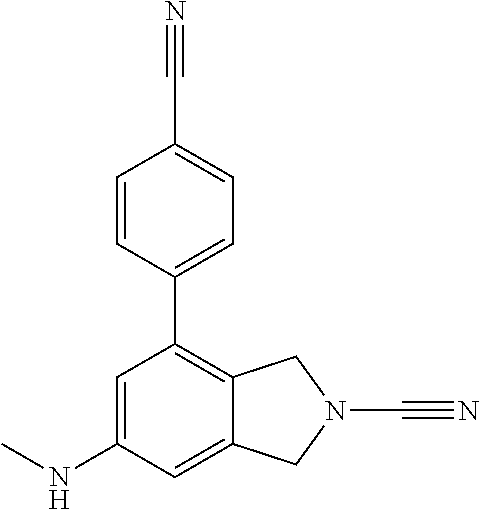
C1=C(NC)C=C2C(=C1C1=CC=C(C#N)C=C1)CN(C#N)C2
